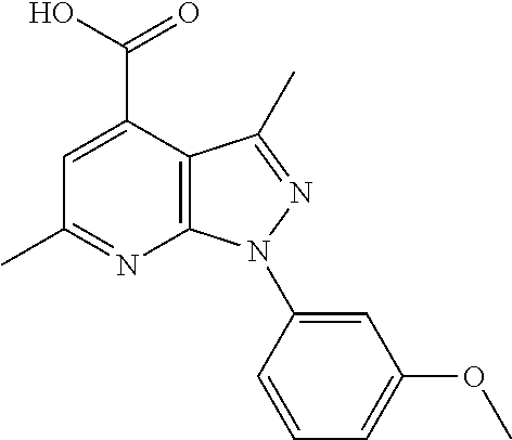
C12=C(C(C(O)=O)=CC(C)=N1)C(C)=NN2C1=CC(OC)=CC=C1
